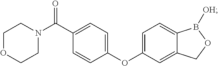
C1=C(OC2=CC=C(C(N3CCOCC3)=O)C=C2)C=C2C(=C1)B([OH])OC2
